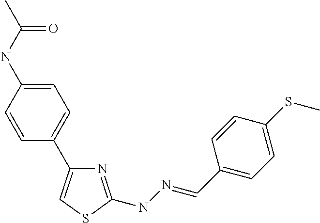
N1=C(NN=CC2=CC=C(SC)C=C2)SC=C1C1=CC=C(NC(=O)C)C=C1
